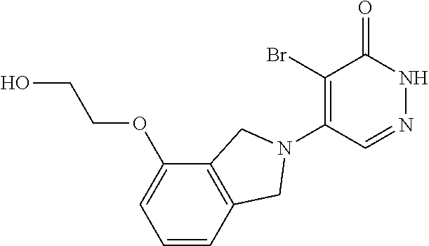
C1(Br)=C(N2CC3=C(C(OCCO)=CC=C3)C2)C=NNC1=O
